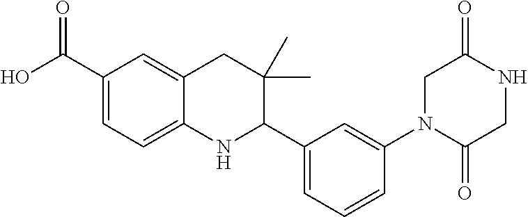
C1(C(O)=O)=CC=C2C(=C1)CC(C)(C)C(C1=CC=CC(N3C(=O)CNC(=O)C3)=C1)N2
